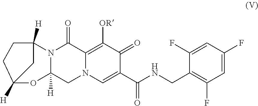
N12C([H])(CN3C(=C([OR])C(=O)C(C(NCC4=C(F)C=C(F)C=C4F)=O)=C3)C1=O)OC1([H])CCC2([H])C1
